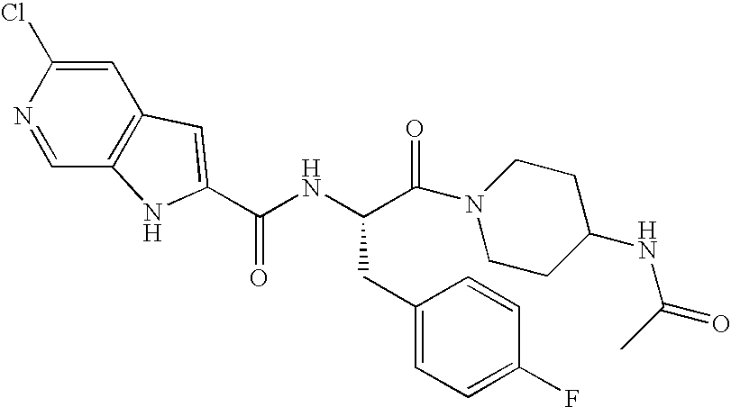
C(NC(C(=O)N1CCC(NC(=O)C)CC1)CC1=CC=C(F)C=C1)(=O)C1=CC2=C(C=NC(Cl)=C2)N1
